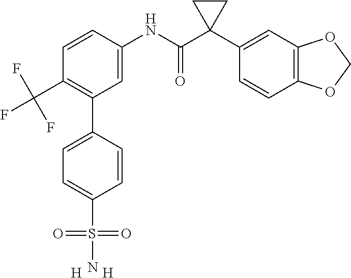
C1=CC(NC(C2(C3=CC4=C(C=C3)OCO4)CC2)=O)=CC(C2=CC=C(S(=O)(=O)N)C=C2)=C1C(F)(F)F.[H].[H]
